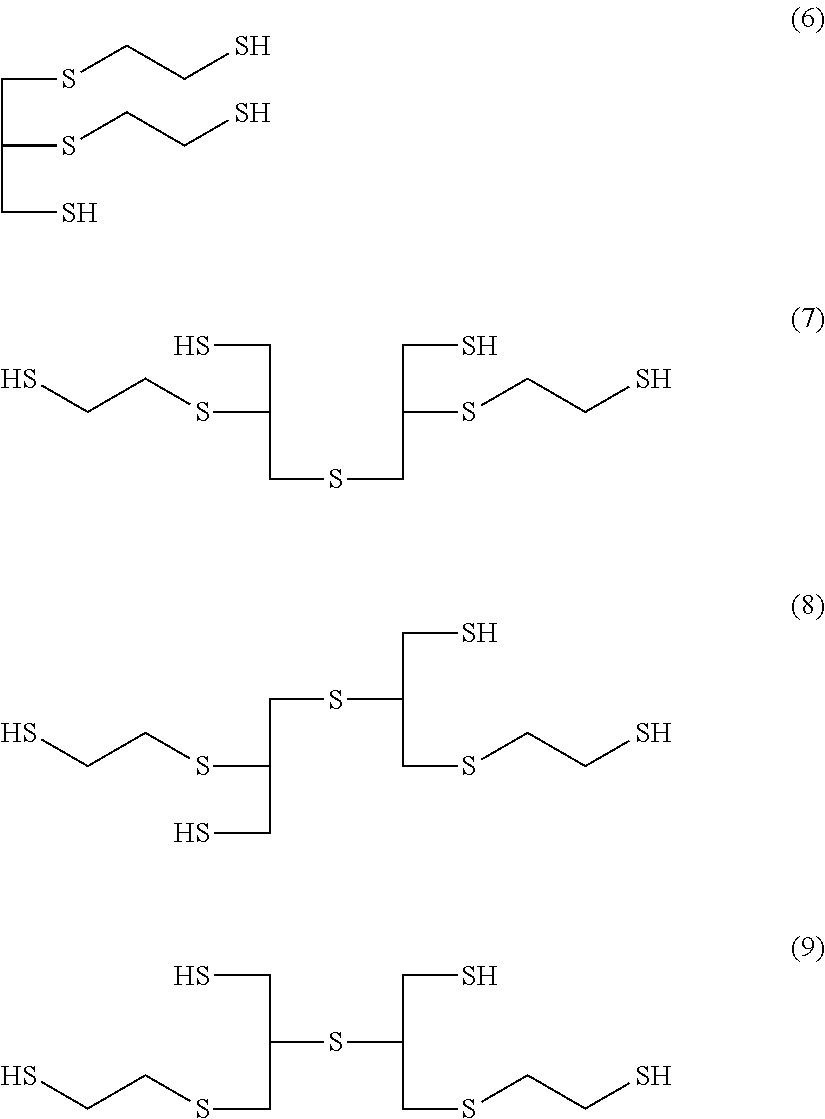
C(SCCS)C(SCCS)CS.C(S)C(SCCS)CSCC(CS)SCCS.C(S)C(SCC(SCCS)CS)CSCCS.C(S)C(SC(CS)CSCCS)CSCCS
